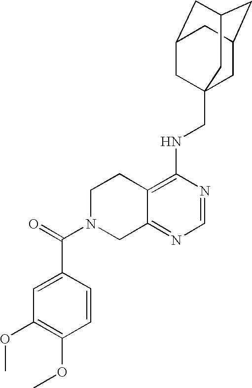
C12=C(NCC34CC5CC(CC(C3)C5)C4)N=CN=C1CN(C(=O)C1=CC(OC)=C(OC)C=C1)CC2
